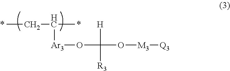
CCC(C)[Ar3]OC([H])([R3])O[M3][Q3]
